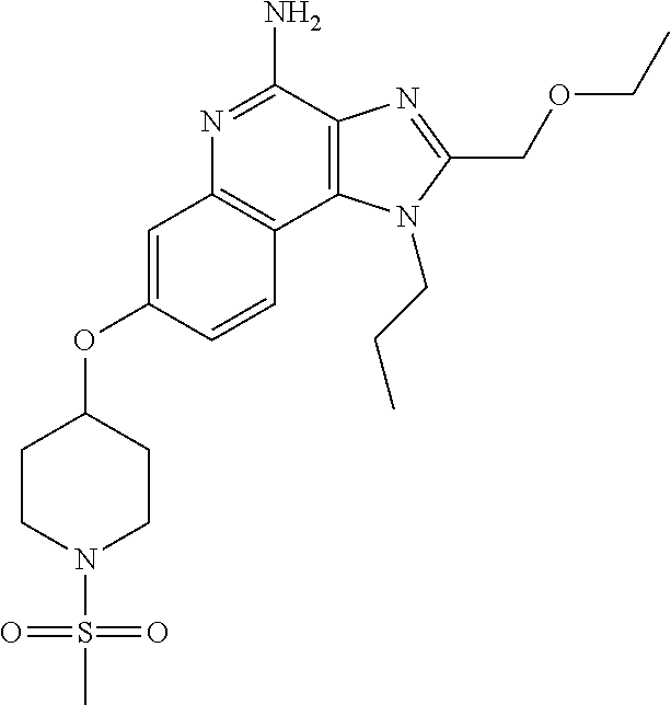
C1=CC2=C(C=C1OC1CCN(S(=O)(=O)C)CC1)N=C(N)C1=C2N(CCC)C(COCC)=N1
